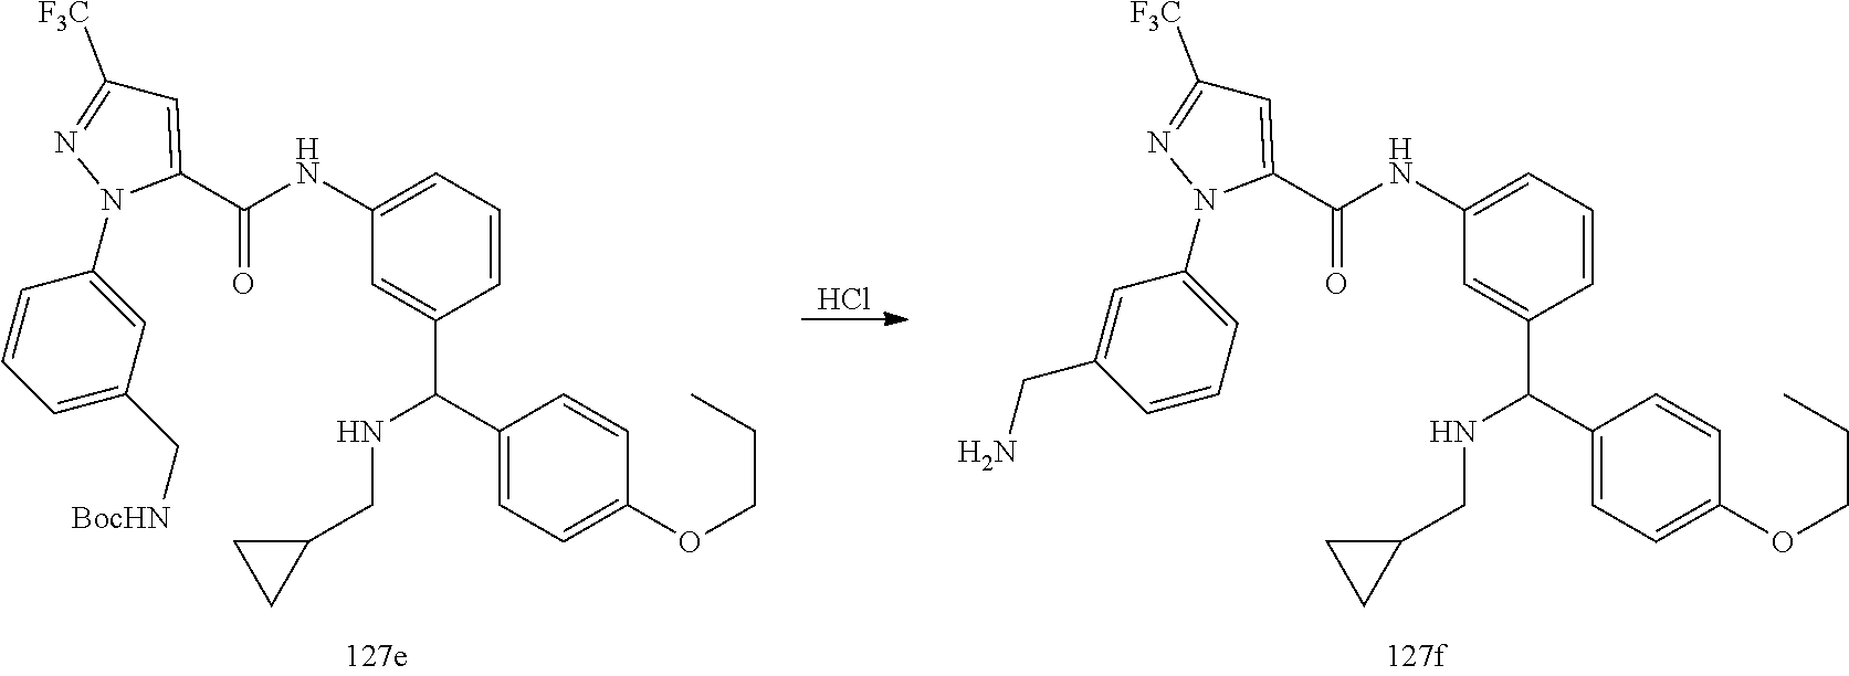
C1=CC=C(C[BocHN])C=C1N1C(C(NC2=CC=CC(C(C3=CC=C(OCCC)C=C3)NCC3CC3)=C2)=O)=CC([F3C])=N1.Cl.C1=C(CN)C=CC=C1N1C(C(NC2=CC=CC(C(C3=CC=C(OCCC)C=C3)NCC3CC3)=C2)=O)=CC([F3C])=N1
